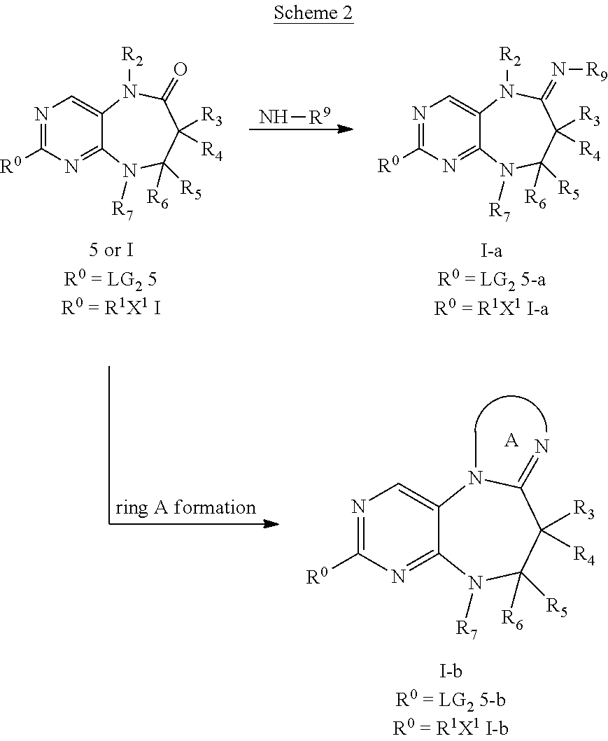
N1=C([R0])N=C2C(=C1)N(C)C(=N)C([R3])([R4])C([R6])([R5])N2[R7].[A].N[R9].N1=C([R0])N=C2C(=C1)N([R2])C(=O)C([R3])([R4])C([R6])([R5])N2[R7].N1=C([R0])N=C2C(=C1)N([R2])C(=N[R9])C([R3])([R4])C([R6])([R5])N2[R7]
